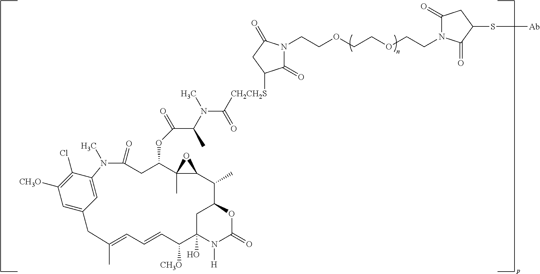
C1=C2C=C(C(Cl)=C1[CH3O])N(C)C(=O)CC(OC(=O)C(N(C)C(=O)[CH2CH2S]C1C(=O)N(CCOCCOCCN3C(=O)CC(S[Ab])C3=O)C(=O)C1)C)C1(C)C(O1)C(C)C1CC(O)(N([H])C(=O)O1)C([CH3O])C=CC=C(C)C2
